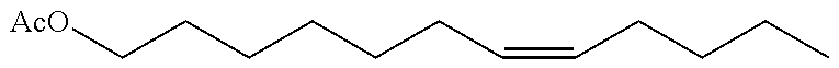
[AcO]CCCCCCC=CCCCC
